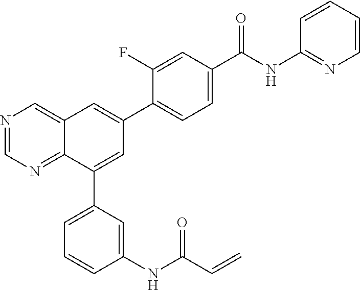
N1=CN=C2C(=C1)C=C(C1=CC=C(C(NC3=NC=CC=C3)=O)C=C1F)C=C2C1=CC=CC(NC(C=C)=O)=C1
